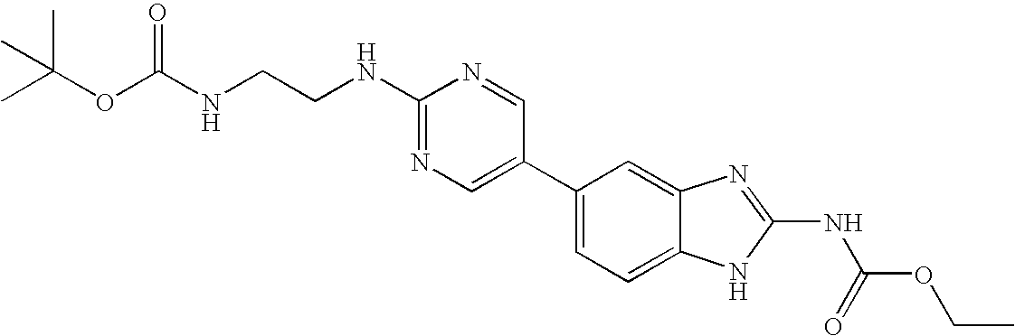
C1(C2=CN=C(NCCNC(OC(C)(C)C)=O)N=C2)=CC=C2C(=C1)N=C(NC(OCC)=O)N2
